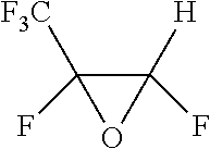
C1([H])(F)C([F3C])(F)O1
